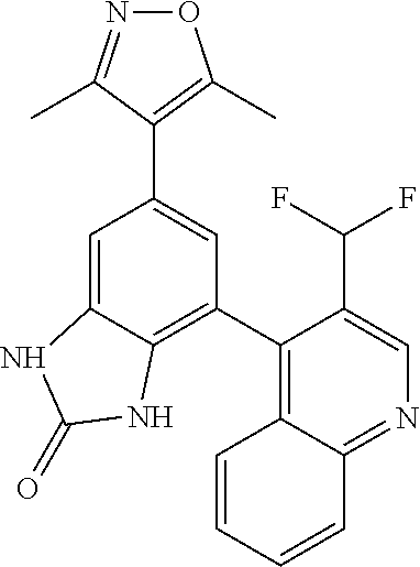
O1N=C(C)C(C2=CC(C3=C4C(=NC=C3C(F)F)C=CC=C4)=C3C(=C2)NC(=O)N3)=C1C
